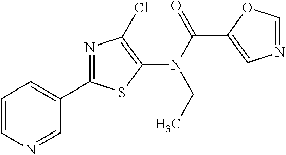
N(C(=O)C1=CN=CO1)(C1=C(Cl)N=C(C2=CC=CN=C2)S1)CC
